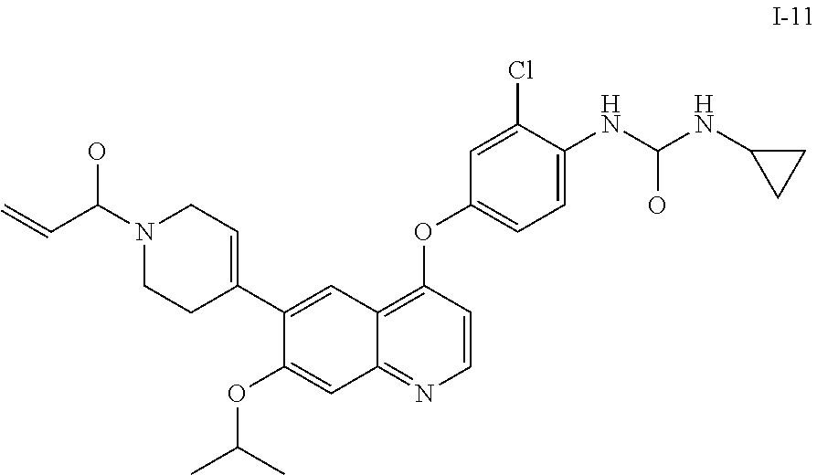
C=CC(N1CCC(C2=CC3=C(OC4=CC=C(NC(NC5CC5)O)C(Cl)=C4)C=CN=C3C=C2OC(C)C)=CC1)O
